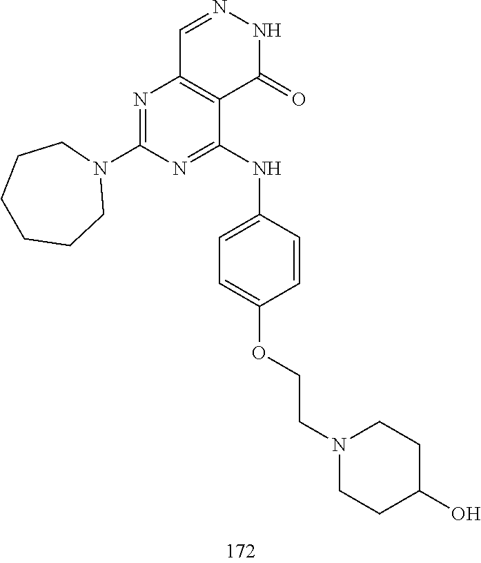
C1=NNC(=O)C2=C1N=C(N1CCCCCC1)N=C2NC1=CC=C(OCCN2CCC(O)CC2)C=C1
